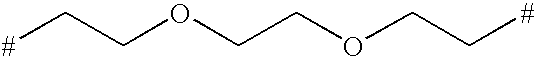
[#]CCOCCOCC[#]
